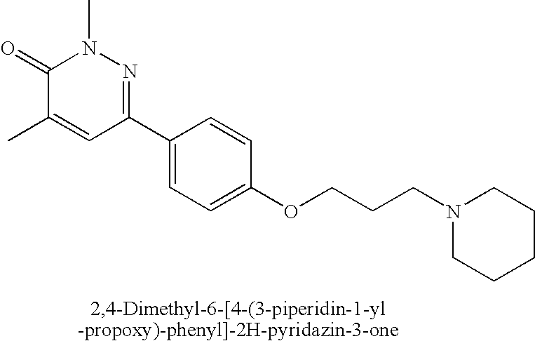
C1(=O)C(C)=CC(C2=CC=C(OCCCN3CCCCC3)C=C2)=NN1C
